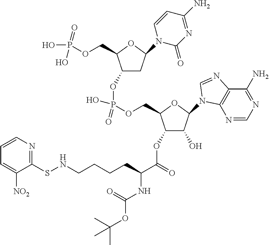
S(NCCCCC(C(=O)OC1C(O)C(N2C3=C(C(N)=NC=N3)N=C2)OC1COP(OC1CC(N2C(=O)N=C(N)C=C2)OC1COP(=O)(O)O)(O)=O)NC(OC(C)(C)C)=O)C1=NC=CC=C1[NO2]
